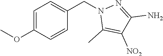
C1=C(OC)C=CC(CN2C(C)=C([NO2])C(N)=N2)=C1
